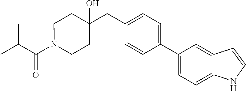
C(=O)(C(C)C)N1CCC(CC2=CC=C(C3=CC=C4C(=C3)C=CN4)C=C2)(O)CC1
